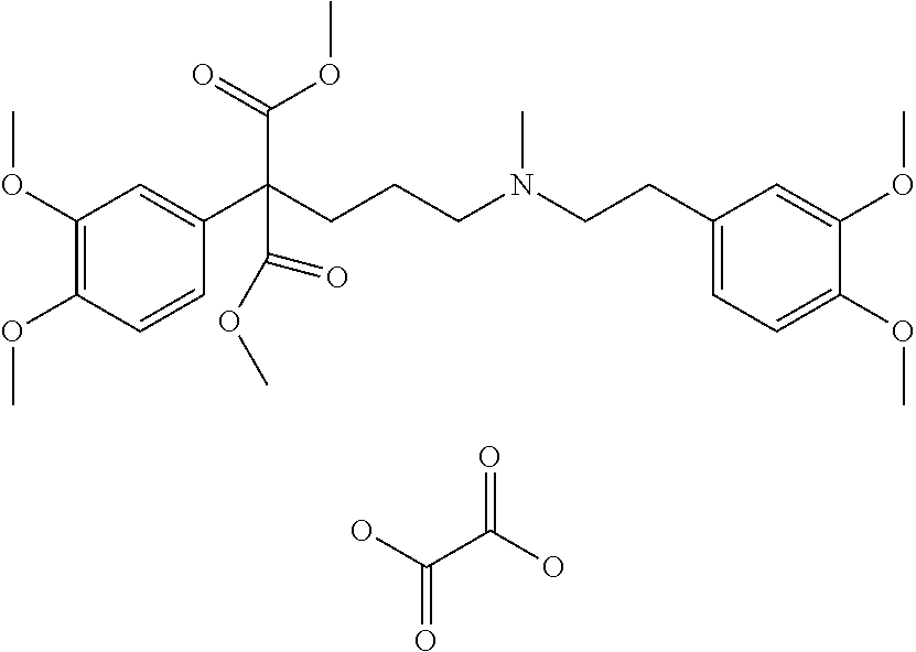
C1(OC)=C(OC)C=CC(C(CCCN(CCC2=CC=C(OC)C(OC)=C2)C)(C(=O)OC)C(OC)=O)=C1.OC(C(O)=O)=O
